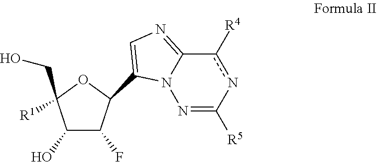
C1(O)C(F)C(C2=CN=C3N2N=C([R5])nc3[R4])OC1([R1])CO
